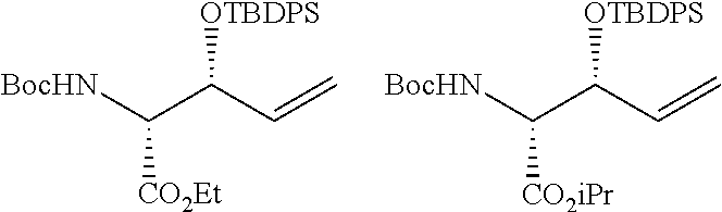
[BocHN]C(C(C=C)[OTBDPS])[CO2Et].[BocHN]C(C(C=C)[OTBDPS])[CO2iPr]
